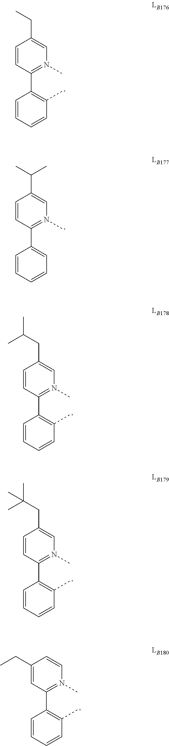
C1=CC=CC(C)=C1C1=N(C)C=C(CC)C=C1.C1=CC=CC=C1C1=N(C)C=C(C(C)C)C=C1.C1=CC=CC(C)=C1C1=N(C)C=C(CC(C)C)C=C1.C1=CC=CC(C)=C1C1=N(C)C=C(CC(C)(C)C)C=C1.C1=CC=CC(C)=C1C1=N(C)C=CC(CC)=C1
